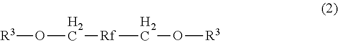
[R3]OC[Rf]CO[R3]
